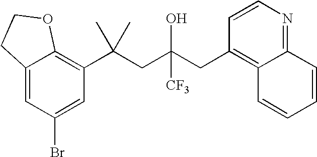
C12=CC(Br)=CC(C(CC(CC3=C4C(=NC=C3)C=CC=C4)(O)[CF3])(C)C)=C1OCC2
